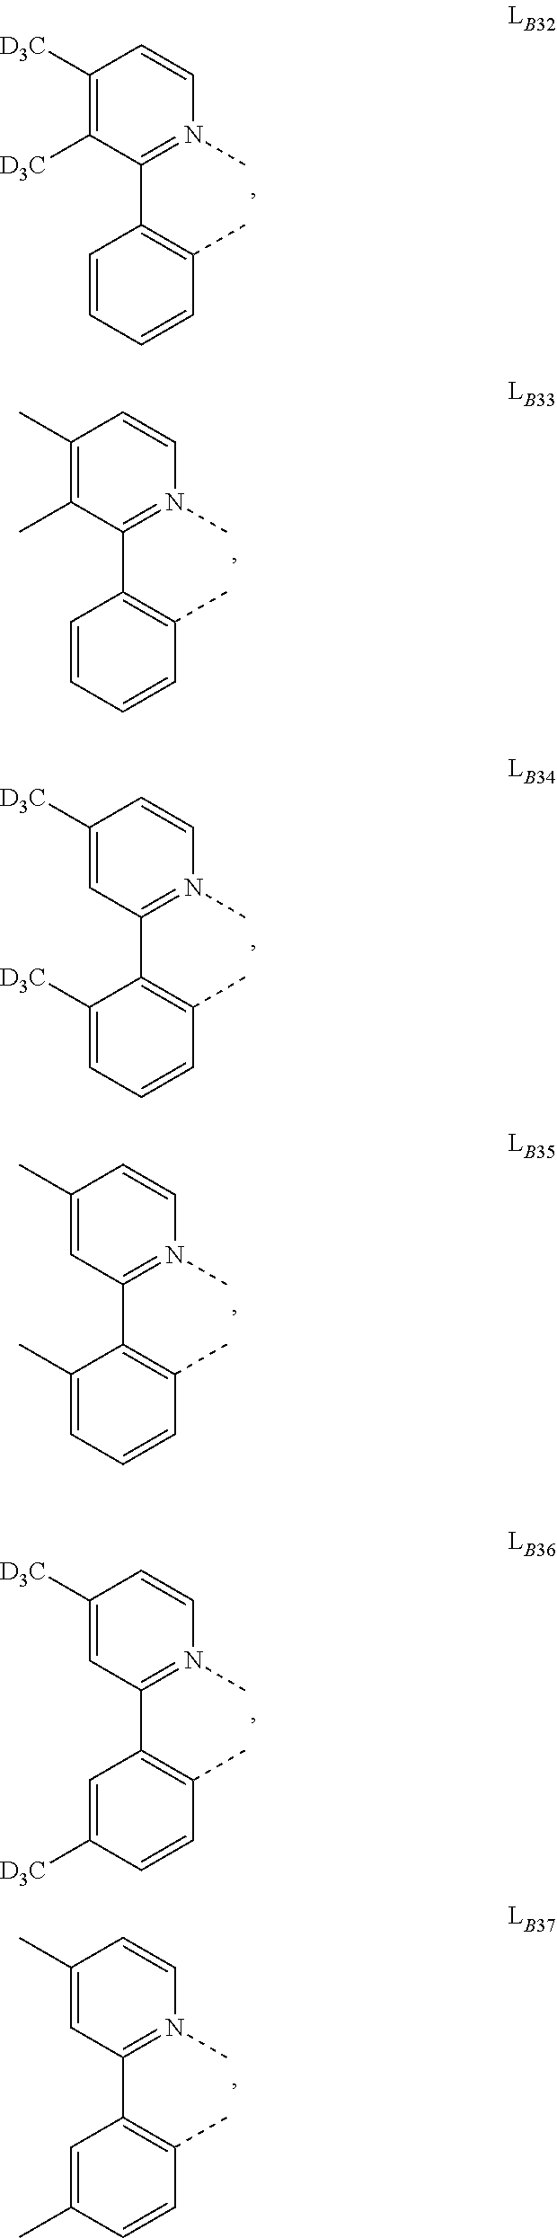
C1(C)=C(C)C(C2=C(C)C=CC=C2)=N(C)C=C1.C1(C)=CC(C2=C(C)C=CC=C2C)=N(C)C=C1.C1(C)=CC(C2=C(C)C=CC(C)=C2)=N(C)C=C1.C1([D3C])=C([D3C])C(C2=C(C)C=CC=C2)=N(C)C=C1.C1([D3C])=CC(C2=C(C)C=CC=C2[D3C])=N(C)C=C1.C1([D3C])=CC(C2=C(C)C=CC([D3C])=C2)=N(C)C=C1
